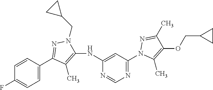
C1=C(C2=NN(CC3CC3)C(NC3=CC(N4C(C)=C(OCC5CC5)C(C)=N4)=NC=N3)=C2C)C=CC(F)=C1
